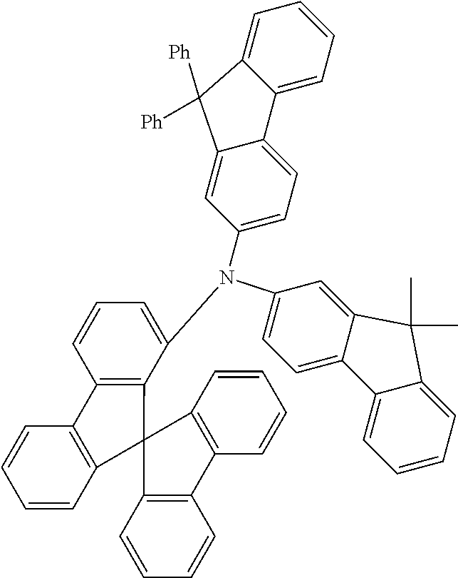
C12=CC=C(N(C3=CC=C4C(=C3)C([Ph])([Ph])C3=CC=CC=C43)C3=CC=CC4=C3C3(C5=C4C=CC=C5)C4=C(C=CC=C4)C4=C3C=CC=C4)C=C1C(C)(C)C1=CC=CC=C21
